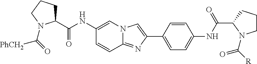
C1(NC(C2CCCN2C(=O)[PhCH2])=O)=CN2C(=NC(C3=CC=C(NC(C4N(C([R])=O)CCC4)=O)C=C3)=C2)C=C1
